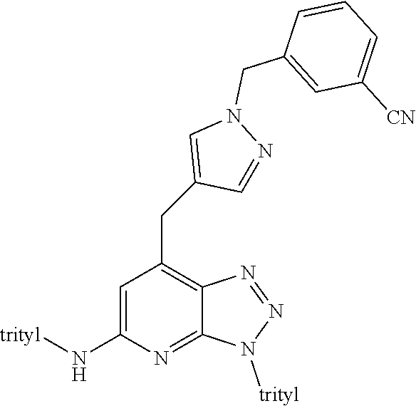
C1=C(N[trityl])N=C2C(=C1CC1=CN(CC3=CC([CN])=CC=C3)N=C1)N=NN2[trityl]
